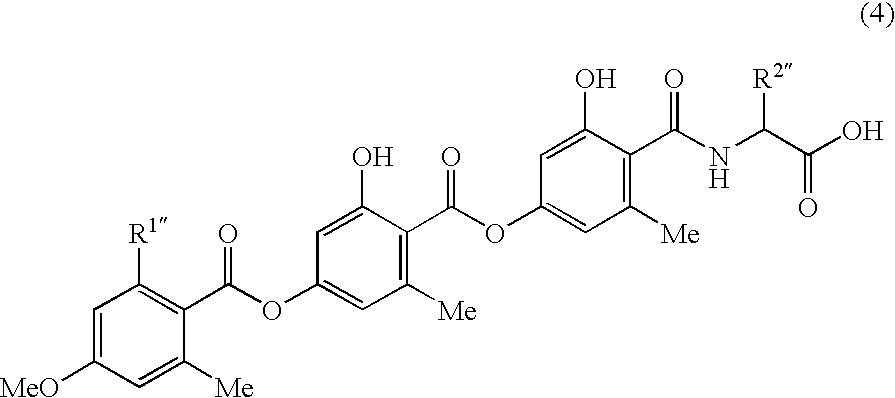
C1=C([MeO])C=C([Me])C(C(OC2=CC([Me])=C(C(OC3=CC([Me])=C(C(NC(C(=O)O)[R2])=O)C(O)=C3)=O)C(O)=C2)=O)=C1[R1]
